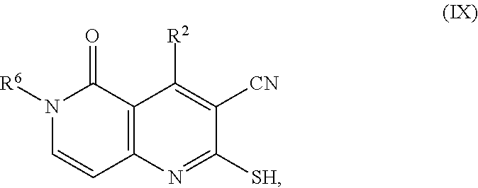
N1([R6])C=CC2=C(C1=O)C([R2])=C([CN])C([SH])=N2
